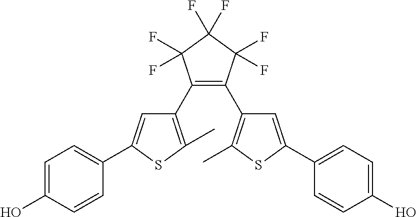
C1(C2=C(C)SC(C3=CC=C(O)C=C3)=C2)=C(C2=C(C)SC(C3=CC=C(O)C=C3)=C2)C(F)(F)C(F)(F)C1(F)F
